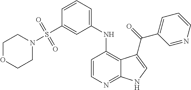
C12=NC=CC(NC3=CC=CC(S(N4CCOCC4)(=O)=O)=C3)=C1C(C(C1=CC=CN=C1)=O)=CN2
